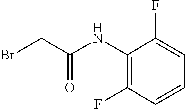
C1(NC(CBr)=O)=C(F)C=CC=C1F
